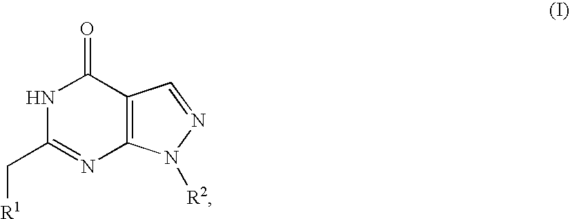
C1(C[R1])=NC2=C(C(=O)N1)C=NN2[R2]
